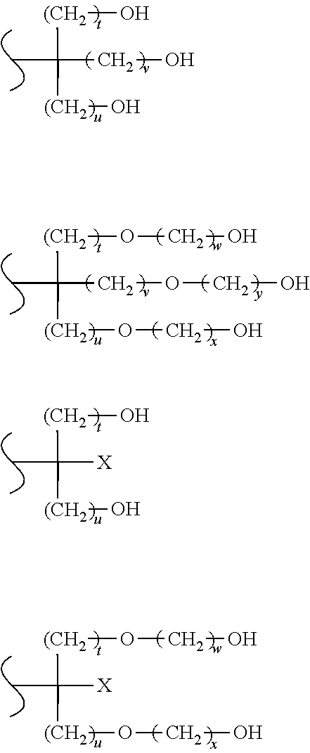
[(CH2](O)C(C)(CO)[(CH2]O.[(CH2](OCO)C(C)(COCO)[(CH2]OCO.[(CH2](O)C(C)([X])[(CH2]O.[(CH2](OCO)C(C)([X])[(CH2]OCO
